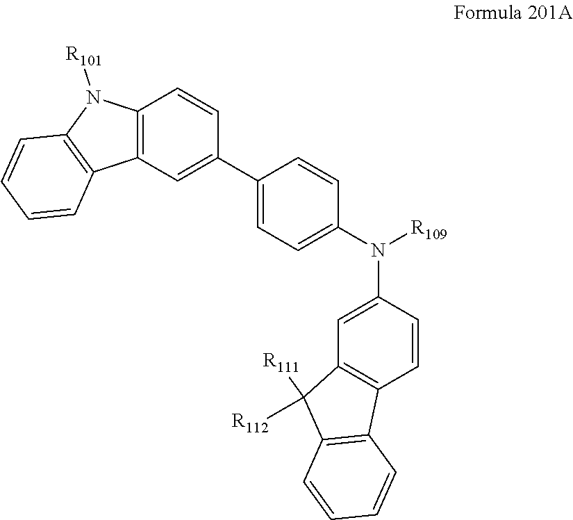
C12=C(C=C(C3=CC=C(N(C4=CC5=C(C=C4)C4=C(C5([R112])[R111])C=CC=C4)[R109])C=C3)C=C1)C1=C(N2[R101])C=CC=C1
